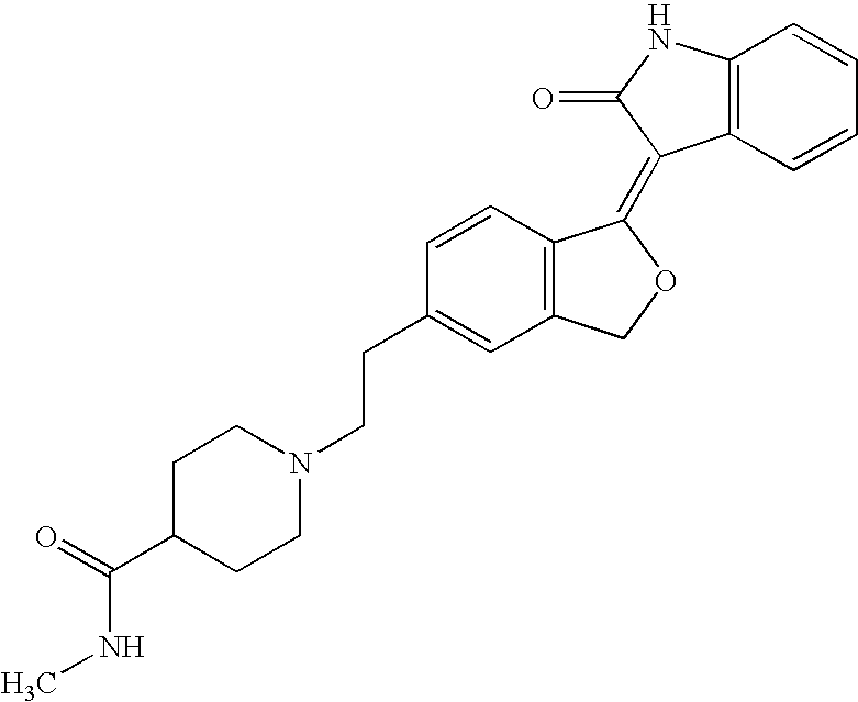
C1=CC(CCN2CCC(C(=O)NC)CC2)=CC2=C1C(=C1C3=C(NC1=O)C=CC=C3)OC2
